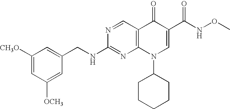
N1=CC2=C(N=C1NCC1=CC([CH3O])=CC([OCH3])=C1)N(C1CCCCC1)C=C(C(NOC)=O)C2=O
